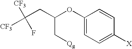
C([CF3])([CF3])(F)CC(OC1=CC=C([X])C=C1)C[Qg]
